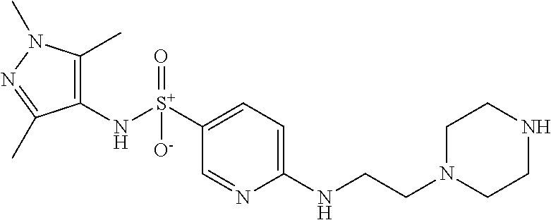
C1(N[S+](C2=CC=C(NCCN3CCNCC3)N=C2)(=O)[O-])=C(C)N(C)N=C1C
